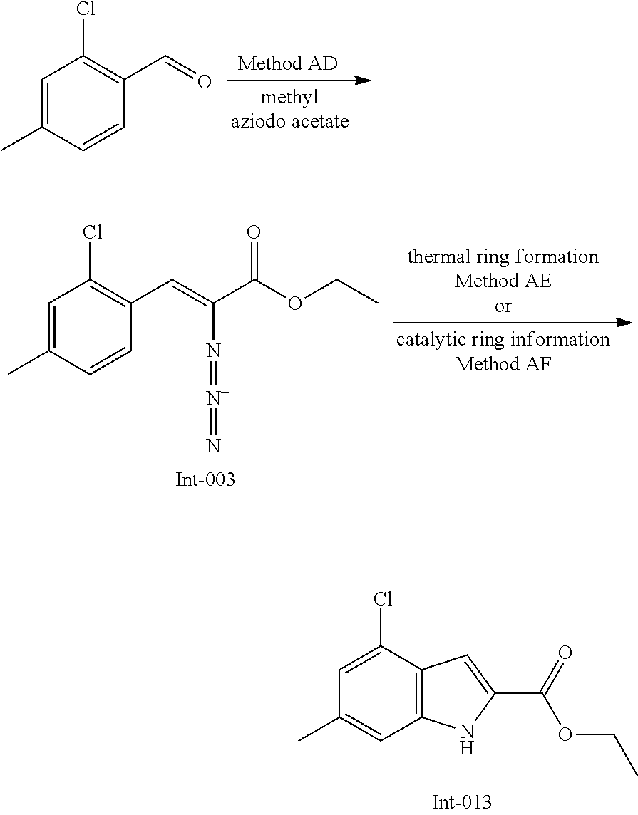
C1=C(C)C=CC(C=O)=C1Cl.C1=C(C)C=CC(C=C(C(OCC)=O)N=[N+]=[N-])=C1Cl.C1=C(Cl)C2=C(C=C1C)NC(C(=O)OCC)=C2
